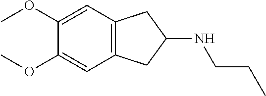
C1(OC)=CC2=C(C=C1OC)CC(NCCC)C2
